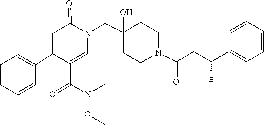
C1(C(=O)N(C)OC)=CN(CC2(O)CCN(C(=O)CC(C3=CC=CC=C3)C)CC2)C(=O)C=C1C1=CC=CC=C1
